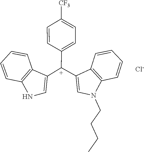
C1=CC2=C(C=C1)C([C+](C1=CC=C([CF3])C=C1)C1=CN(CCCC)C3=C1C=CC=C3)=CN2.[Cl-]
